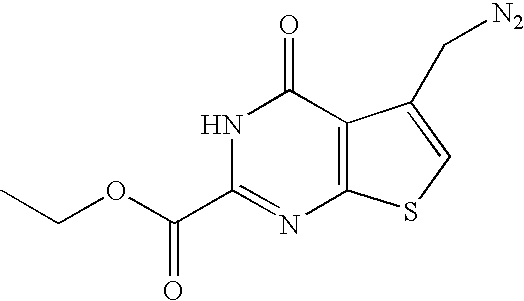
N1C(C(OCC)=O)=NC2=C(C1=O)C(C[N2])=CS2
